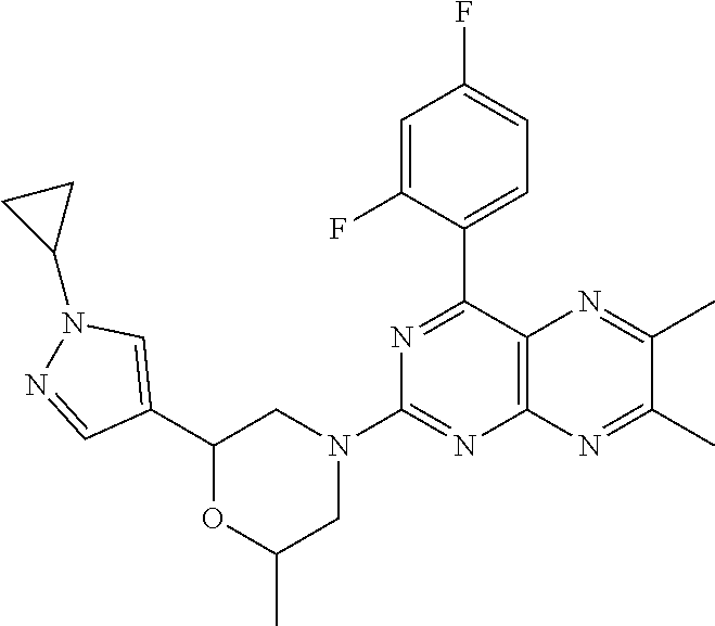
C1(C2=NC(N3CC(C)OC(C4=CN(C5CC5)N=C4)C3)=NC3=C2N=C(C)C(C)=N3)=CC=C(F)C=C1F
